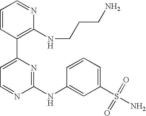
C1=CC(C2=CC=NC(NC3=CC(S(N)(=O)=O)=CC=C3)=N2)=C(NCCCN)N=C1
